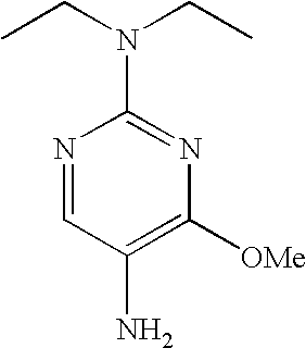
CCN(CC)C1=NC([OMe])=C(N)C=N1
